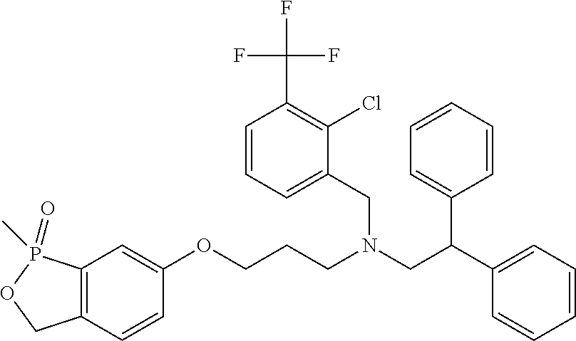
C1=CC2=C(C=C1OCCCN(CC(C1=CC=CC=C1)C1=CC=CC=C1)CC1=CC=CC(C(F)(F)F)=C1Cl)P(=O)(C)OC2
